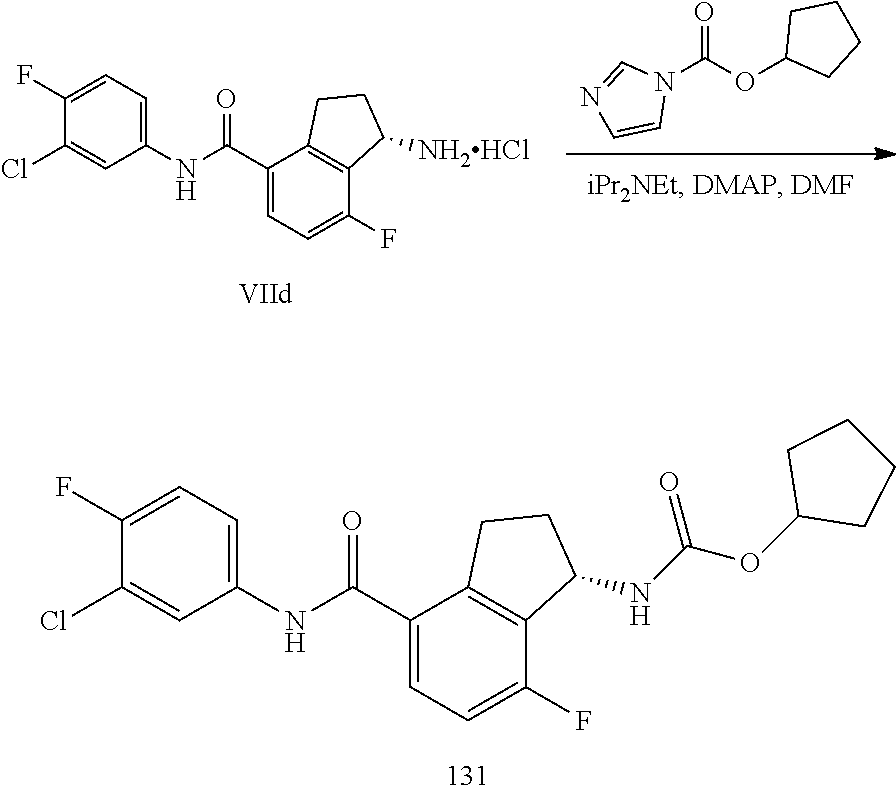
C1(Cl)=CC(NC(C2=CC=C(F)C3=C2CCC3NC(OC2CCCC2)=O)=O)=CC=C1F.N1(C(OC2CCCC2)=O)C=NC=C1.C1(Cl)=CC(NC(C2=CC=C(F)C3=C2CCC3[NH2HCl])=O)=CC=C1F
